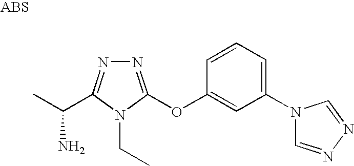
N1=C(OC2=CC(N3C=NN=C3)=CC=C2)N(CC)C(C(C)N)=N1
